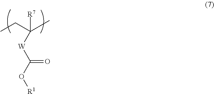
CCC([R7])([W]C(O[R1])=O)C
